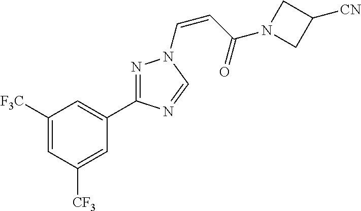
C1([F3C])=CC([CF3])=CC(C2=NN(C=CC(=O)N3CC([CN])C3)C=N2)=C1
